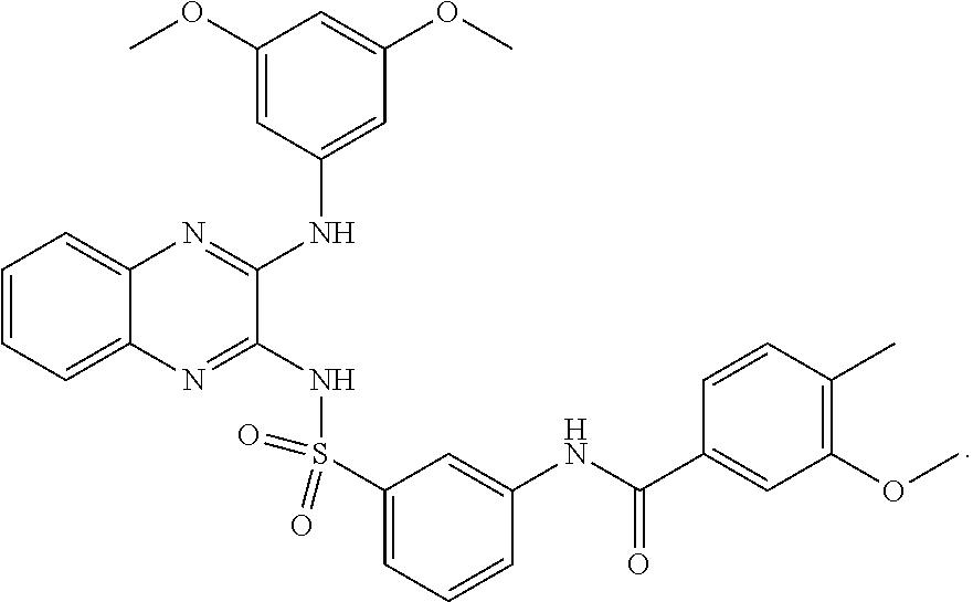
C1(S(NC2=NC3=CC=CC=C3N=C2NC2=CC(OC)=CC(OC)=C2)(=O)=O)=CC=CC(NC(C2=CC(OC)=C(C)C=C2)=O)=C1
